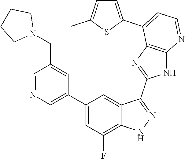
C1=NC=C(C2=CC(F)=C3C(=C2)C(C2=NC4=C(N2)N=CC=C4C2=CC=C(C)S2)=NN3)C=C1CN1CCCC1
